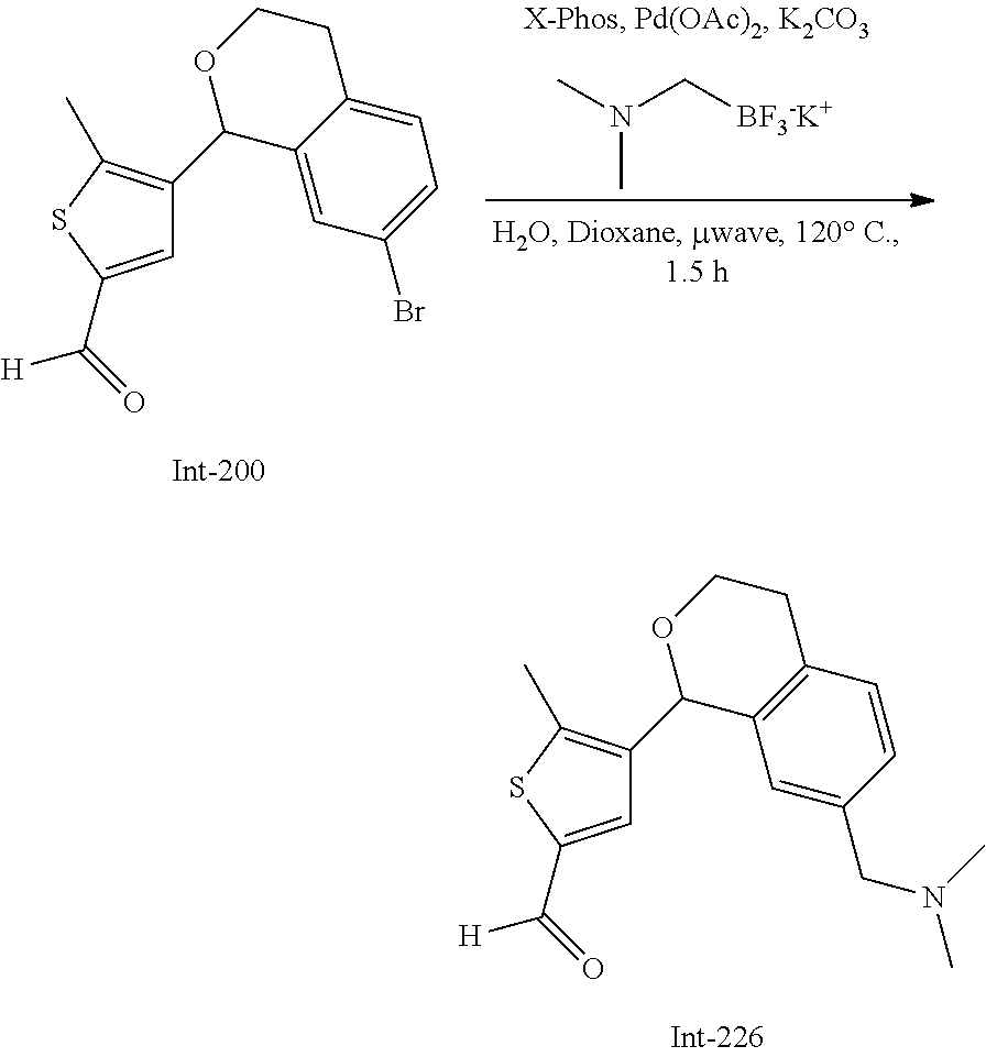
C1=C(C(=O)[H])SC(C)=C1C1C2=C(CCO1)C=CC(CN(C)C)=C2.C1=C(C(=O)[H])SC(C)=C1C1C2=CC(Br)=CC=C2CCO1.C([BF3-K+])N(C)C
